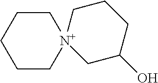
C1C[N+]2(CCC1)CC(O)CCC2
